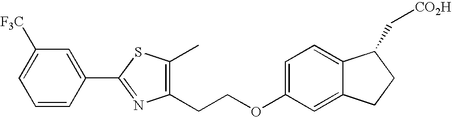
C1=C([F3C])C=C(C2=NC(CCOC3=CC=C4C(=C3)CCC4C[CO2H])=C(C)S2)C=C1
